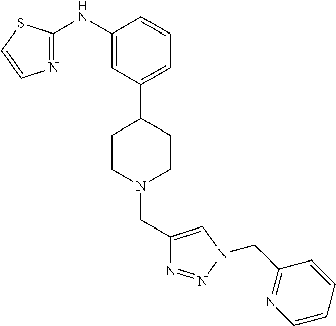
C1(NC2=NC=CS2)=CC(C2CCN(CC3=CN(CC4=NC=CC=C4)N=N3)CC2)=CC=C1
